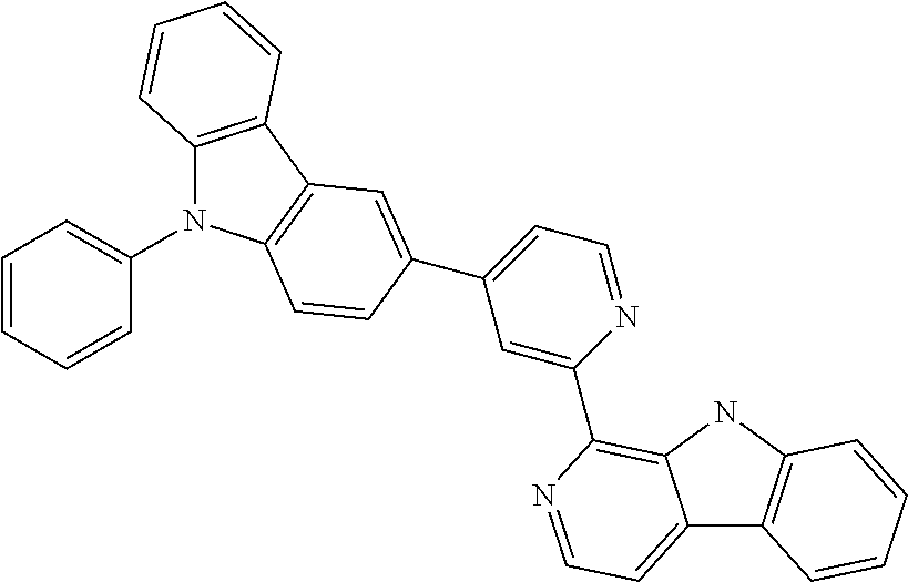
C12=CC=NC(C3=CC(C4=CC5=C(N(C6=CC=CC=C6)C6=C5C=CC=C6)C=C4)=CC=N3)=C1NC1=C2C=CC=C1
